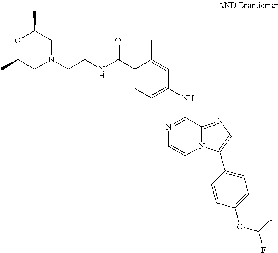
C1(C(NCCN2CC(C)OC(C)C2)=O)=CC=C(NC2=NC=CN3C2=NC=C3C2=CC=C(OC(F)F)C=C2)C=C1C
